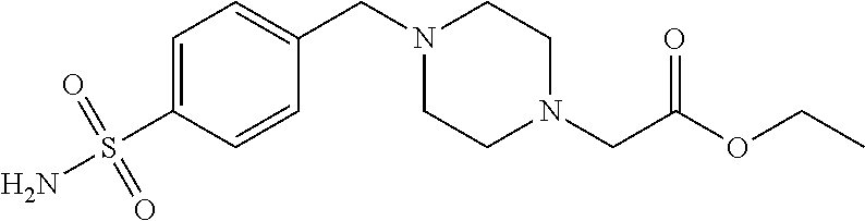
C1=C(S(N)(=O)=O)C=CC(CN2CCN(CC(OCC)=O)CC2)=C1
